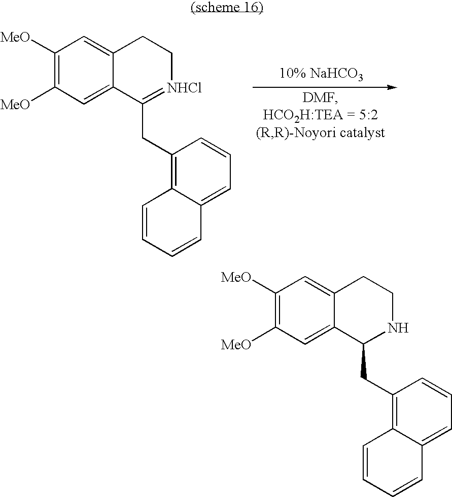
C1([MeO])=C([MeO])C=C2C(=C1)CC[NHCl]=C2CC1=C2C(=CC=C1)C=CC=C2.C1([MeO])=C([MeO])C=C2C(=C1)CCNC2CC1=C2C(=CC=C1)C=CC=C2
